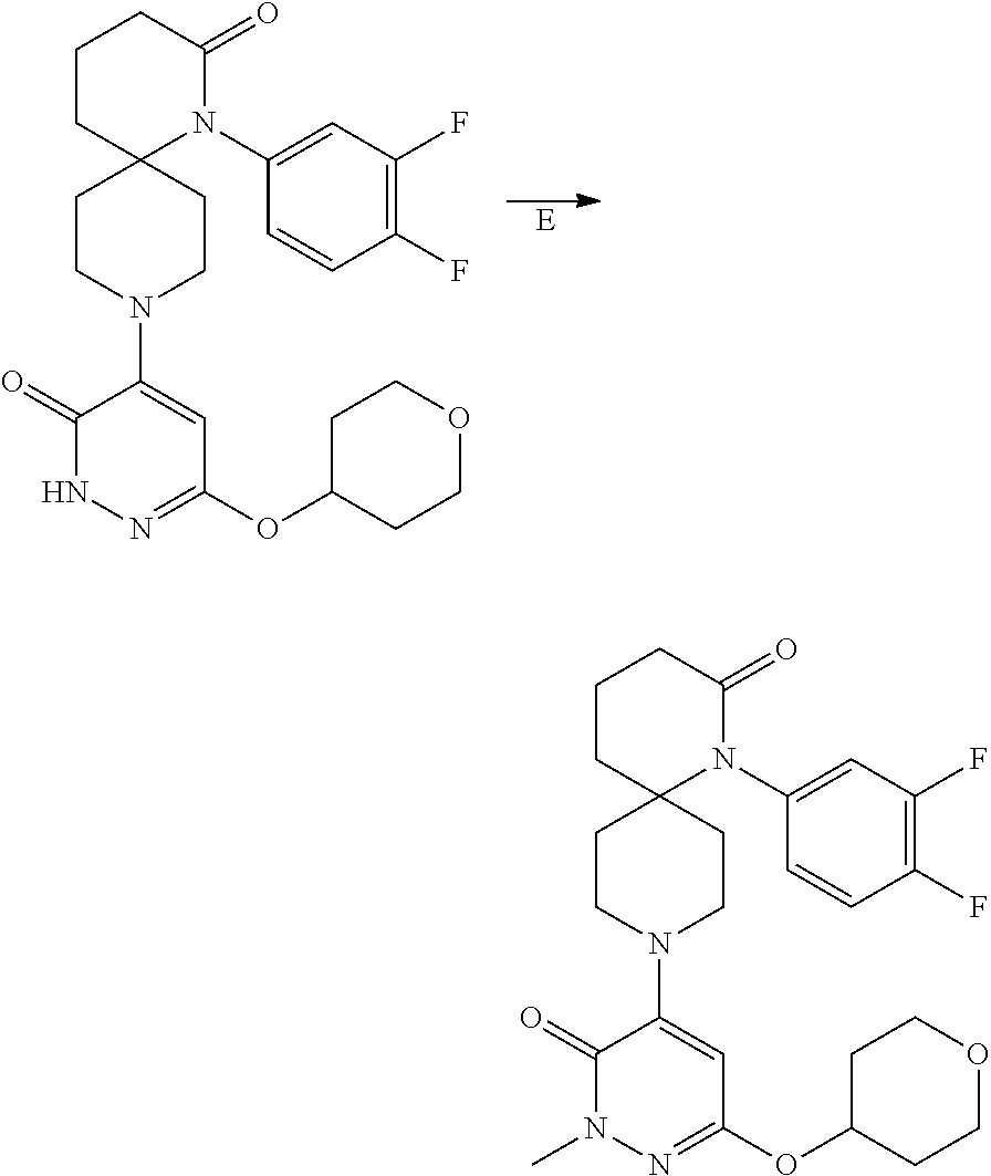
[E].C1(OC2CCOCC2)=NNC(=O)C(N2CCC3(CC2)CCCC(=O)N3C2=CC(F)=C(F)C=C2)=C1.C1(OC2CCOCC2)=NN(C)C(=O)C(N2CCC3(CC2)CCCC(=O)N3C2=CC(F)=C(F)C=C2)=C1
